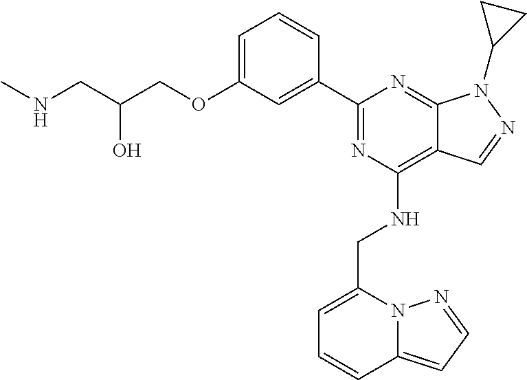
C1=C(OCC(CNC)O)C=C(C2=NC(NCC3=CC=CC4=CC=NN34)=C3C(=N2)N(C2CC2)N=C3)C=C1
